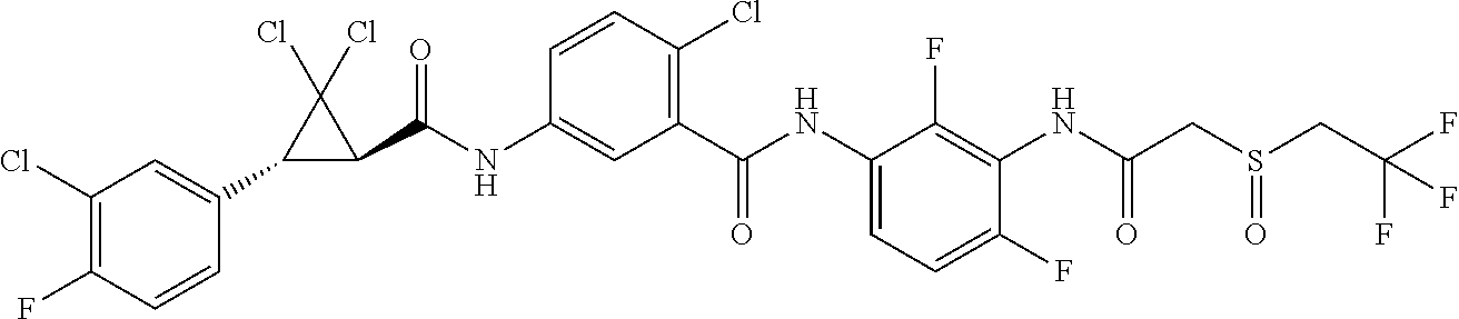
C1(C2=CC(Cl)=C(F)C=C2)C(C(NC2=CC(C(NC3=CC=C(F)C(NC(CS(CC(F)(F)F)=O)=O)=C3F)=O)=C(Cl)C=C2)=O)C1(Cl)Cl
